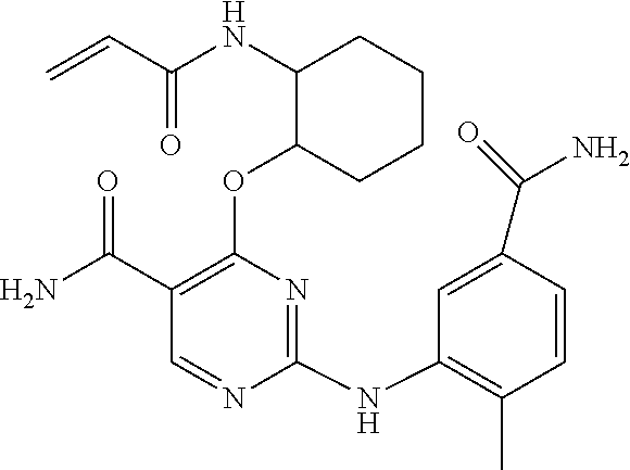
N(C1C(OC2=C(C(N)=O)C=NC(NC3=C(C)C=CC(C(N)=O)=C3)=N2)CCCC1)C(C=C)=O
